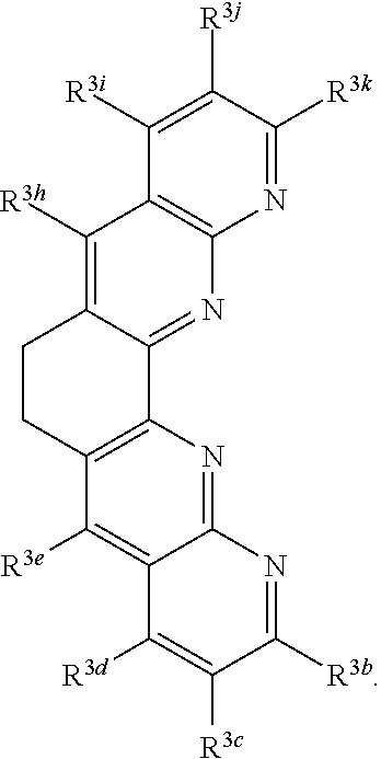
N1=C([R3k])C([R3j])=C([R3i])C2=C1N=C1C(=C2[R3h])CCC2=C1N=C1C(=C2[R3e])C([R3d])=C([R3c])C([R3b])=N1
